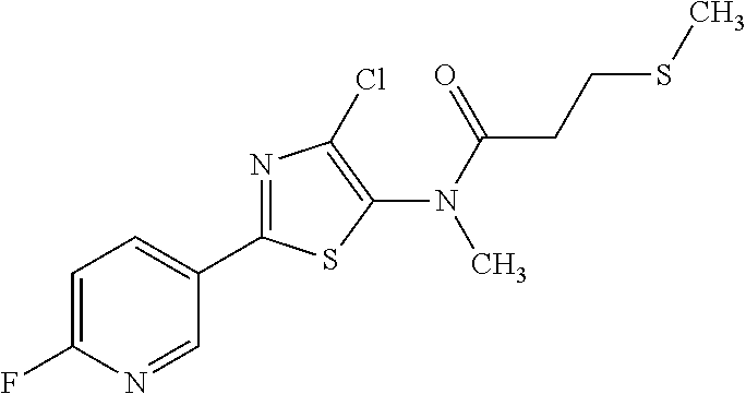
C1(C2=NC(Cl)=C(N(C(CCSC)=O)C)S2)=CC=C(F)N=C1
